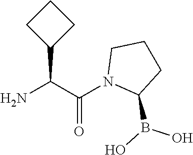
NC(C(N1C(B(O)O)CCC1)=O)C1CCC1
